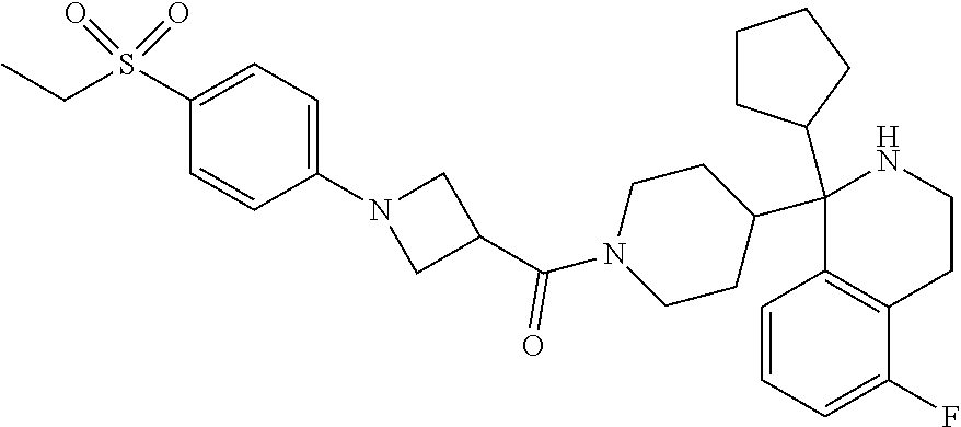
C1(C2CCCC2)(C2CCN(C(C3CN(C4=CC=C(S(CC)(=O)=O)C=C4)C3)=O)CC2)C2=C(CCN1)C(F)=CC=C2
